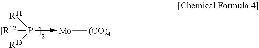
[[R12]P([R11])[R13].[Mo][(CO)4]
